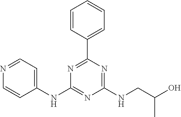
C1(NC2=NC(NCC(C)O)=NC(C3=CC=CC=C3)=N2)=CC=NC=C1
